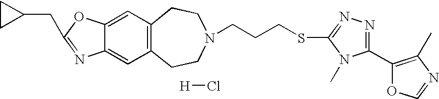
C12=CC3=C(C=C1OC(CC1CC1)=N2)CCN(CCCSC1=NN=C(C2=C(C)N=CO2)N1C)CC3.[H]Cl
